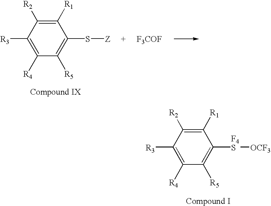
C1([R1])=C([R2])C([R3])=C([R4])C([R5])=C1[F4S][OCF3].[F3COF].C1([R1])=C([R2])C([R3])=C([R4])C([R5])=C1S[Z]
